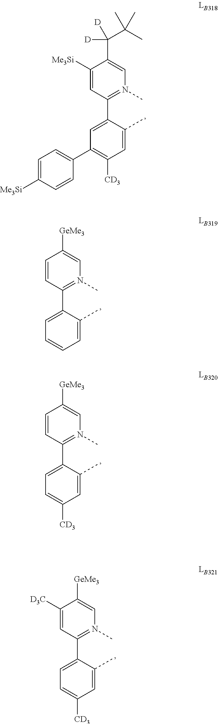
C1=C(C2=N(C)C=C(C([D])([D])C(C)(C)C)C([Me3Si])=C2)C(C)=CC([CD3])=C1C1=CC=C([Me3Si])C=C1.C1=C(C2=N(C)C=C([GeMe3])C=C2)C(C)=CC=C1.C1=C(C2=N(C)C=C([GeMe3])C=C2)C(C)=CC([CD3])=C1.C1=C(C2=N(C)C=C([GeMe3])C([D3C])=C2)C(C)=CC([CD3])=C1
